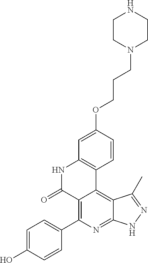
C1=C(O)C=CC(C2=C3C(=C4C(=N2)NN=C4C)C2=C(NC3=O)C=C(OCCCN3CCNCC3)C=C2)=C1
